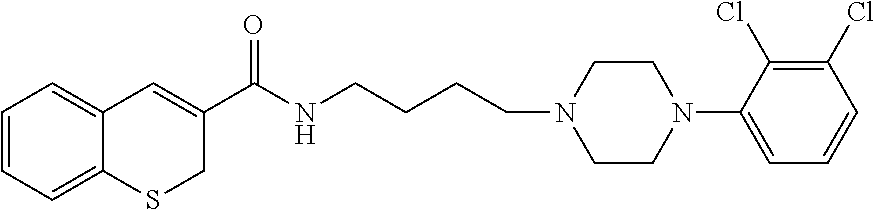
C1=CC=C2C(=C1)C=C(C(NCCCCN1CCN(C3=CC=CC(Cl)=C3Cl)CC1)=O)CS2
